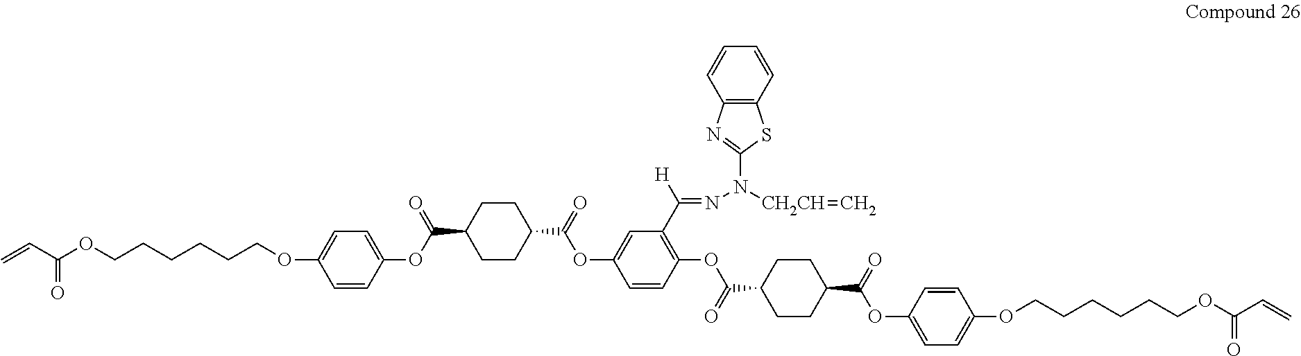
C1=CC(OC(C2CCC(C(OC3=CC(C(=NN([CH2CH]=C)C4=NC5=C(S4)C=CC=C5)[H])=C(OC(=O)C4CCC(C(OC5=CC=C(OCCCCCCOC(C=C)=O)C=C5)=O)CC4)C=C3)=O)CC2)=O)=CC=C1OCCCCCCOC(C=C)=O
